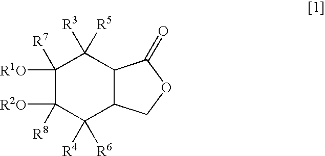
C1([R1O])([R7])C([R2O])([R8])C([R4])([R6])C2C(C1([R3])[R5])C(=O)OC2
